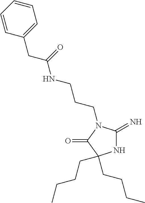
N1C(=N)N(CCCNC(CC2=CC=CC=C2)=O)C(=O)C1(CCCC)CCCC
